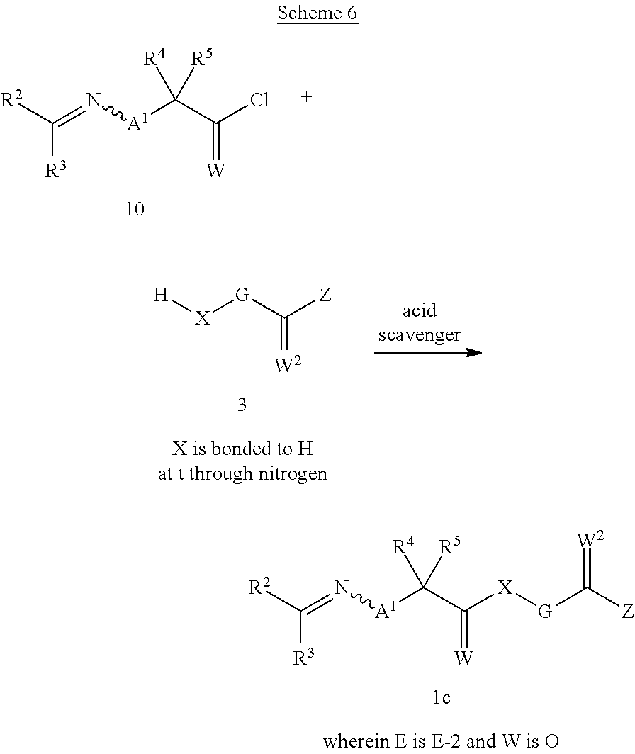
[R2]C(=N[A1]C(C(Cl)=[W])([R4])[R5])[R3].[H][X][G]C([Z])=[W2].[R2]C(=N[A1]C(C([X][G]C([Z])=[W2])=[W])([R4])[R5])[R3]
